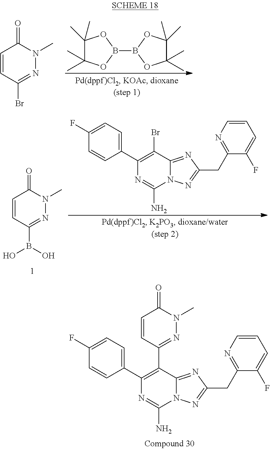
C(C1=NC=CC=C1F)C1=NN2C(=N1)C(C1=NN(C)C(=O)C=C1)=C(C1=CC=C(F)C=C1)N=C2N.O1C(C)(C)C(C)(C)OB1B1OC(C)(C)C(C)(C)O1.N1(C)N=C(Br)C=CC1=O.N12N=C(CC3=NC=CC=C3F)N=C1C(Br)=C(C1=CC=C(F)C=C1)N=C2N.N1(C)N=C(B(O)O)C=CC1=O
